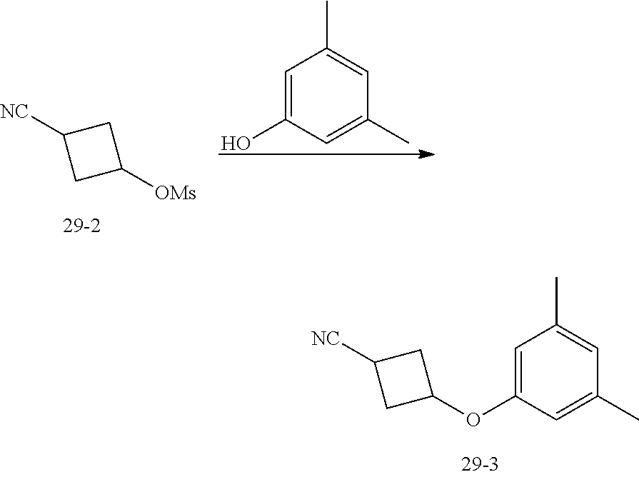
C1C([NC])CC1[OMs].C1(C)=CC(C)=CC(O)=C1.C1C([NC])CC1OC1=CC(C)=CC(C)=C1
